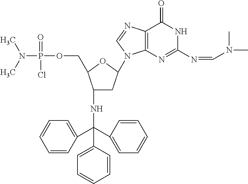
CN(C)P(OCC1C(NC(C2=CC=CC=C2)(C2=CC=CC=C2)C2=CC=CC=C2)CC(N2C3=C(C(=O)NC(N=CN(C)C)=N3)N=C2)O1)(=O)Cl
